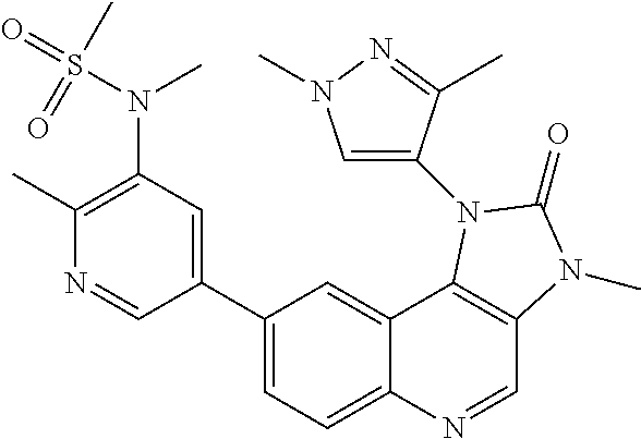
C1(C2=CC(N(C)S(=O)(C)=O)=C(C)N=C2)=CC=C2C(=C1)C1=C(C=N2)N(C)C(=O)N1C1=CN(C)N=C1C
